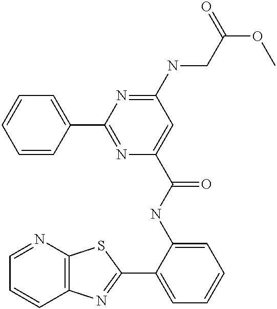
C1=NC2=C(C=C1)N=C(C1=CC=CC=C1NC(=O)C1=CC(NCC(OC)=O)=NC(C3=CC=CC=C3)=N1)S2
